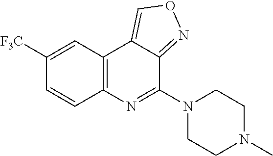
C1([F3C])=CC2=C(C=C1)N=C(N1CCN(C)CC1)C1=NOC=C21
